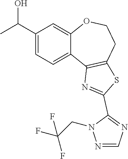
C1(C(C)O)=CC=C2C(=C1)OCCC1=C2N=C(C2=NC=NN2CC(F)(F)F)S1
